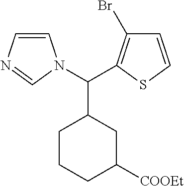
C1C([COOEt])CC(C(N2C=CN=C2)C2=C(Br)C=CS2)CC1
